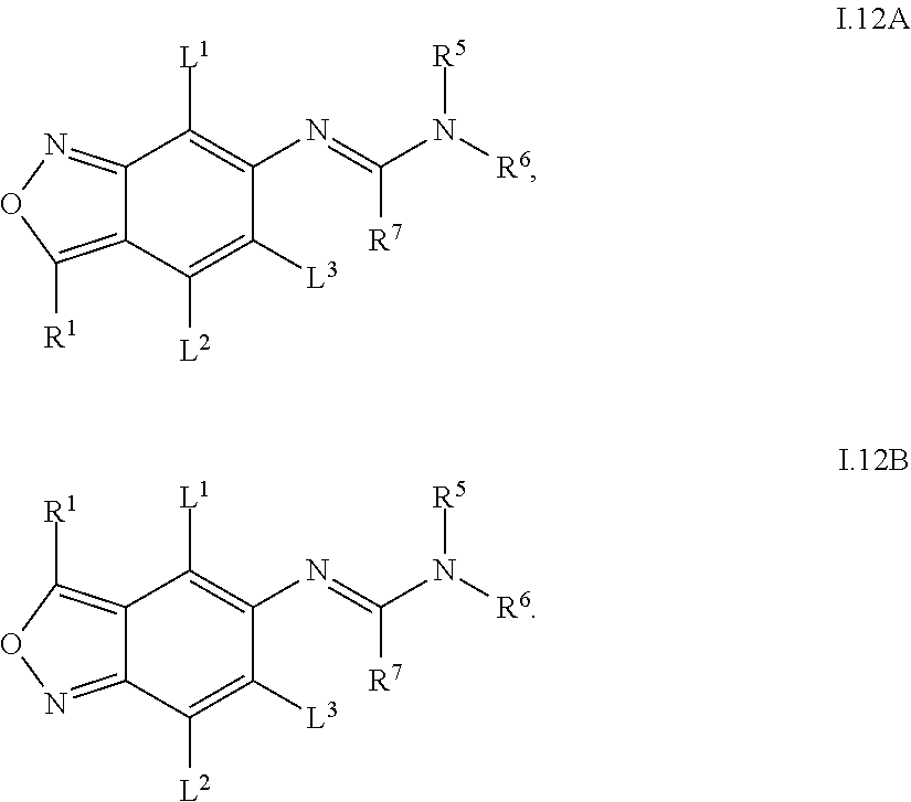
C12=NOC([R1])=C1C([L2])=C([L3])C(N=C(N([R6])[R5])[R7])=C2[L1].C12=C([R1])ON=C1C([L2])=C([L3])C(N=C(N([R6])[R5])[R7])=C2[L1]
